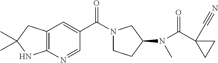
C12=C(N=CC(C(=O)N3CCC(N(C(C4(C#N)CC4)=O)C)C3)=C1)NC(C)(C)C2
